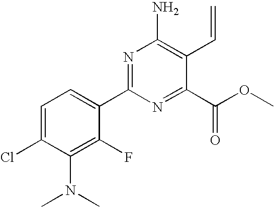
C1=C(Cl)C(N(C)C)=C(F)C(C2=NC(N)=C(C=C)C(C(OC)=O)=N2)=C1
